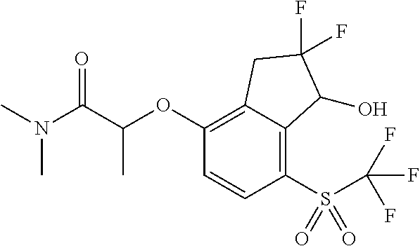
C1(OC(C(N(C)C)=O)C)=C2C(=C(S(C(F)(F)F)(=O)=O)C=C1)C(O)C(F)(F)C2
